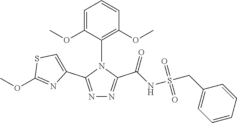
N1=C(C2=CSC(OC)=N2)N(C2=C(OC)C=CC=C2OC)C(C(=O)NS(=O)(=O)CC2=CC=CC=C2)=N1
